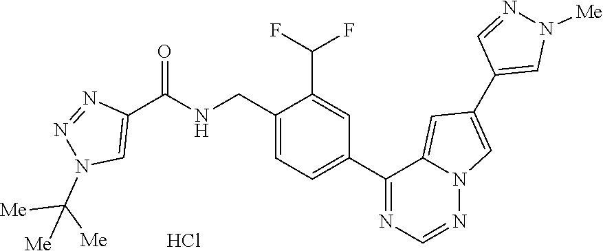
C1(CNC(C2=CN(C([Me])([Me])[Me])N=N2)=O)=CC=C(C2=NC=NN3C2=CC(C2=CN([Me])N=C2)=C3)C=C1C(F)F.Cl
